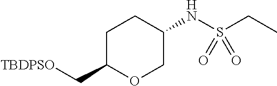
C(S(NC1CCC(C[TBDPSO])OC1)(=O)=O)C
